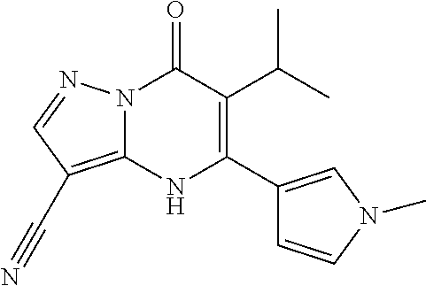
N12C(=C(C#N)C=N1)NC(C1=CN(C)C=C1)=C(C(C)C)C2=O
